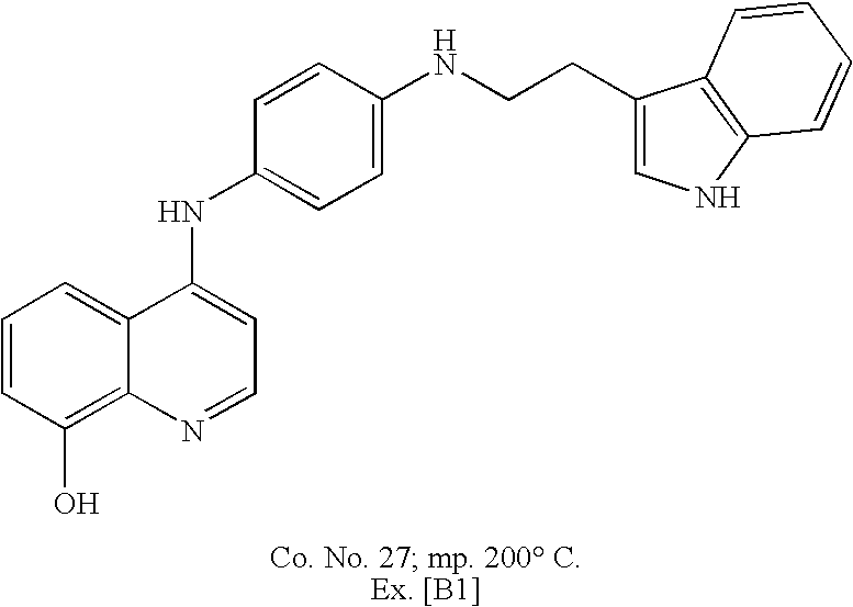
C12=CC=CC(O)=C1N=CC=C2NC1=CC=C(NCCC2=CNC3=C2C=CC=C3)C=C1
